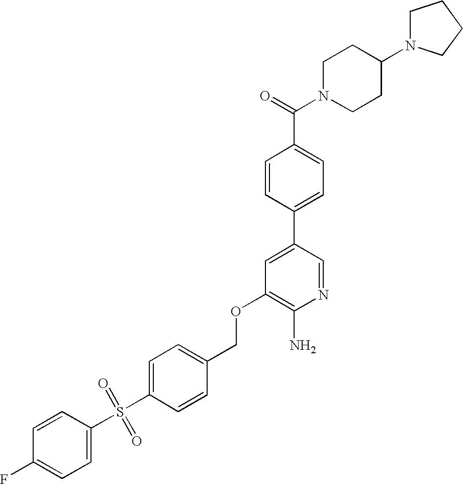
C(OC1=C(N)N=CC(C2=CC=C(C(=O)N3CCC(N4CCCC4)CC3)C=C2)=C1)C1=CC=C(S(C2=CC=C(F)C=C2)(=O)=O)C=C1
